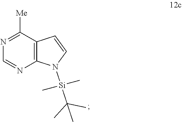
N1=C([Me])C2=C(N=C1)N([Si](C)(C(C)(C)C)C)C=C2
